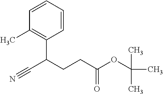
C1=CC=CC(C(CCC(=O)OC(C)(C)C)C#N)=C1C
